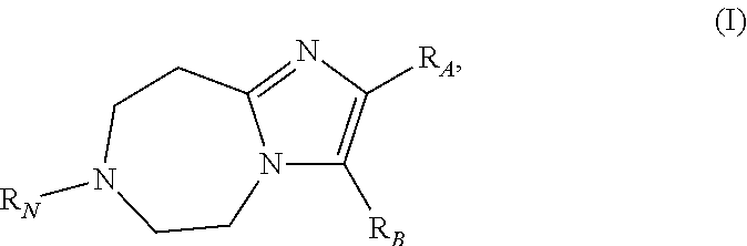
N12C([RB])=C([RA])N=C1CCN([RN])CC2
